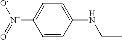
C1=CC([N+](=O)[O-])=CC=C1NCC
